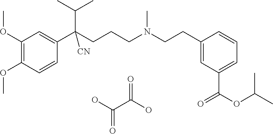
C1(OC)=C(OC)C=CC(C(CCCN(CCC2=CC(C(OC(C)C)=O)=CC=C2)C)(C(C)C)[CN])=C1.OC(C(O)=O)=O
